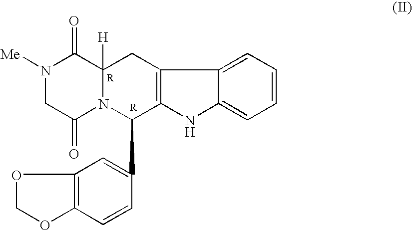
N1([Me])CC(=O)N2C([H])(C1=O)CC1=C(C2C2=CC3=C(C=C2)OCO3)NC2=CC=CC=C12
